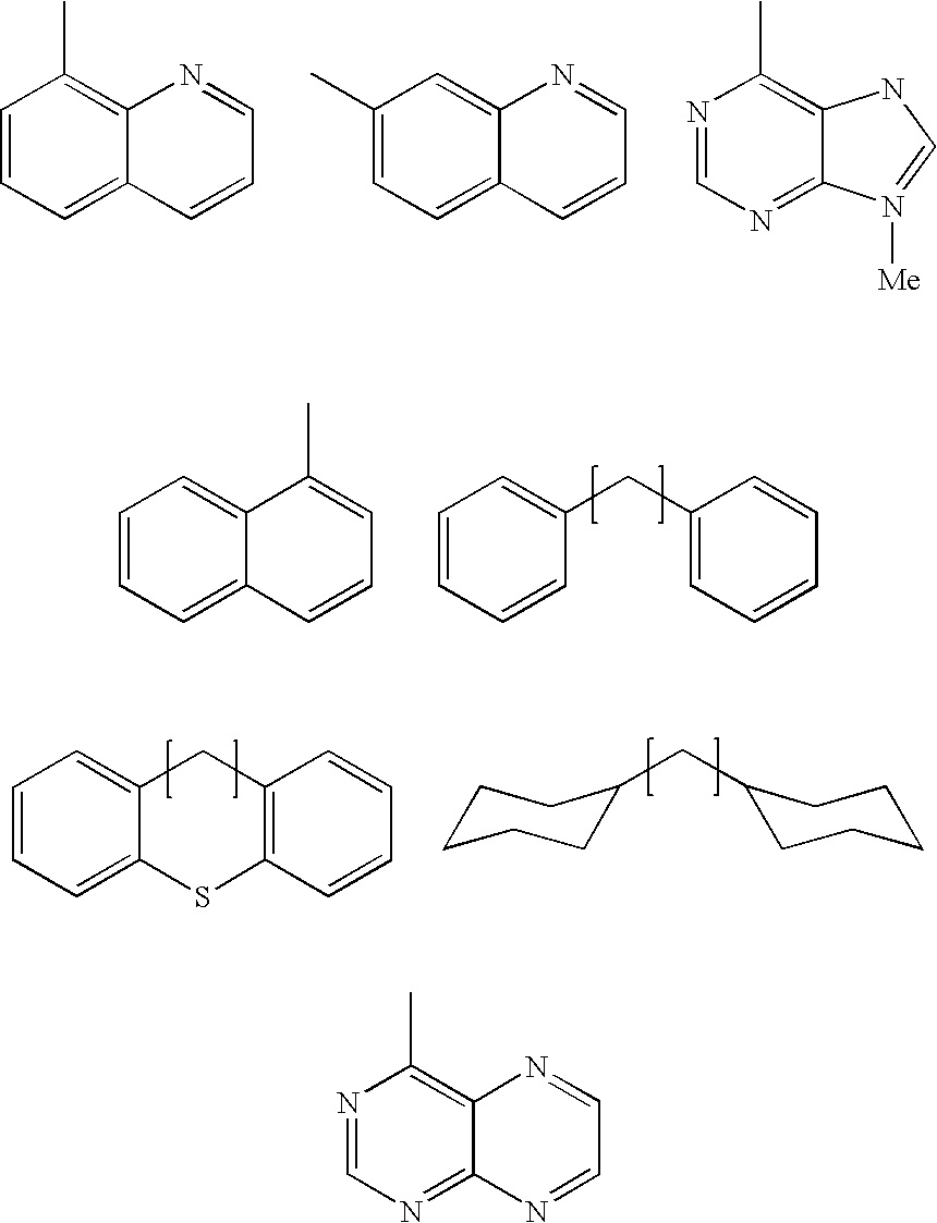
C1=CC=C2C(=C1C)N=CC=C2.C1(C)=CC=C2C(=C1)N=CC=C2.N1=CN=C2C(=C1C)NC=N2[Me].C1=CC=C2C(=C1)C(C)=CC=C2.C1=CC=CC(CC2=CC=CC=C2)=C1.C1=CC=C2C(=C1)CC1=C(C=CC=C1)S2.C1CCCC(CC2CCCCC2)C1.N1=CN=C2C(=C1C)N=CC=N2
